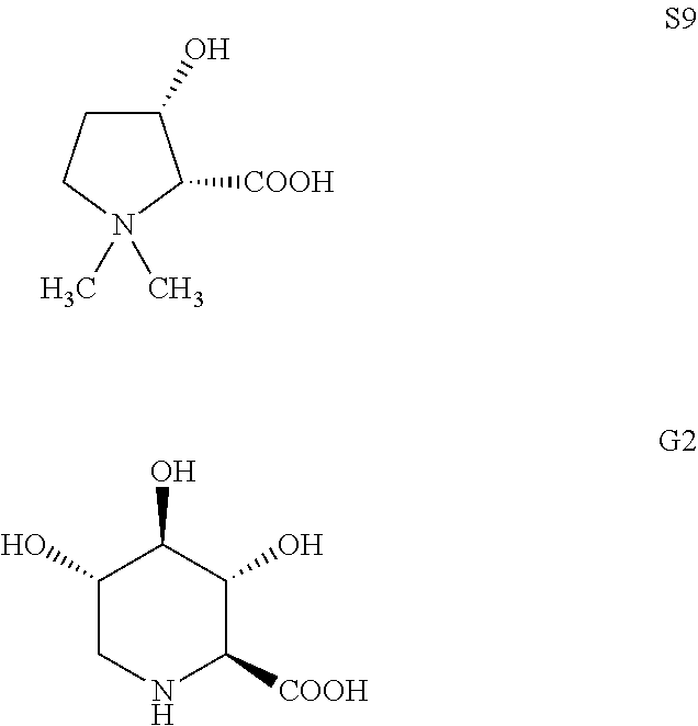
C1(O)CCN(C)(C)C1[COOH].C1(O)CNC([COOH])C(O)C1O
